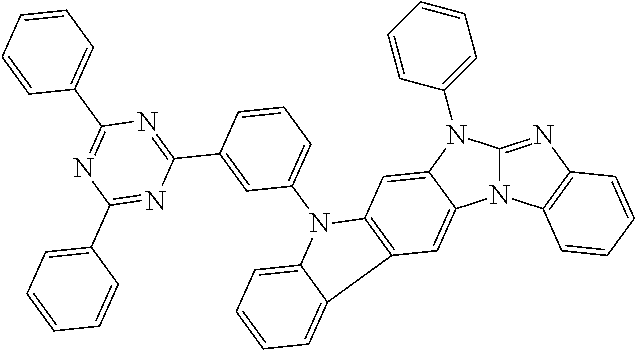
N12C(=NC3=C1C=CC=C3)N(C1=CC=CC=C1)C1=CC3=C(C=C21)C1=CC=CC=C1N3C1=CC=CC(C2=NC(C3=CC=CC=C3)=NC(C3=CC=CC=C3)=N2)=C1
